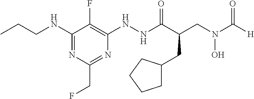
C1(NCCC)=NC(CF)=NC(NNC(C(CN(C([H])=O)O)CC2CCCC2)=O)=C1F
